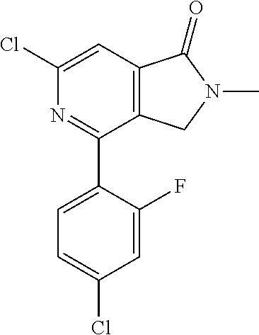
C12=C(C=C(Cl)N=C1C1=CC=C(Cl)C=C1F)C(=O)N(C)C2
